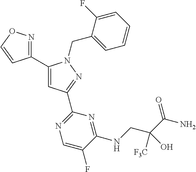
C1(C2=NOC=C2)=CC(C2=NC=C(F)C(NCC(C(N)=O)([F3C])O)=N2)=NN1CC1=CC=CC=C1F
